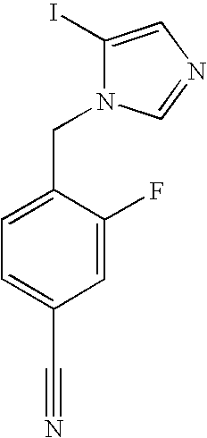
C1=C(F)C(CN2C(I)=CN=C2)=CC=C1C#N
